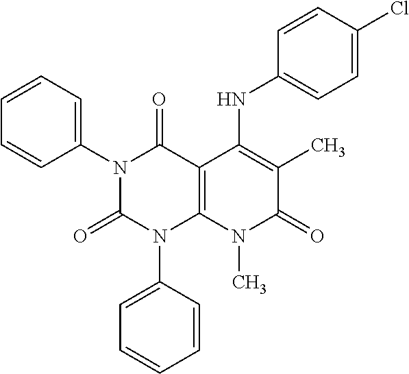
C1(N2C(=O)N(C3=CC=CC=C3)C3=C(C2=O)C(NC2=CC=C(Cl)C=C2)=C(C)C(=O)N3C)=CC=CC=C1
